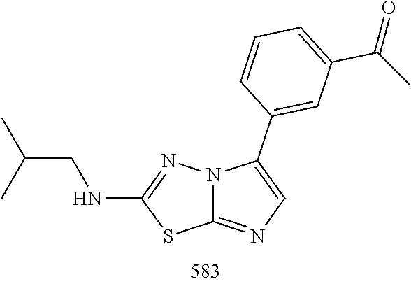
C1(NCC(C)C)=NN2C(=NC=C2C2=CC(C(=O)C)=CC=C2)S1
